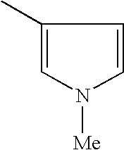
C1(C)=CN([Me])C=C1
